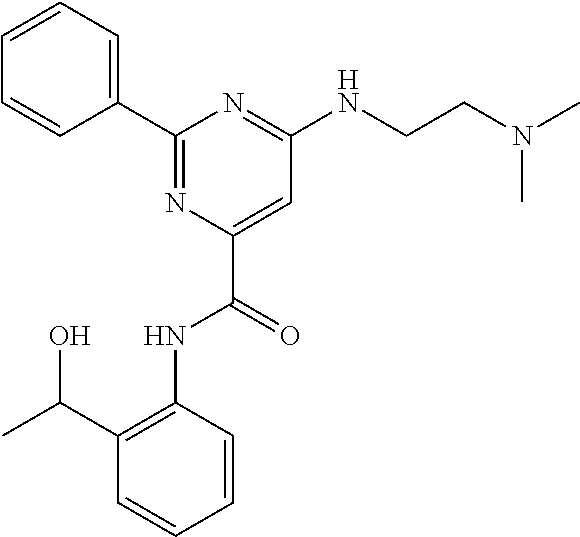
C1=CC=CC(C2=NC(C(=O)NC3=C(C(C)O)C=CC=C3)=CC(NCCN(C)C)=N2)=C1
